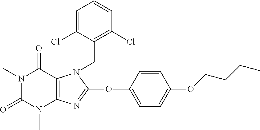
N1(C)C(=O)N(C)C2=C(C1=O)N(CC1=C(Cl)C=CC=C1Cl)C(OC1=CC=C(OCCCC)C=C1)=N2
